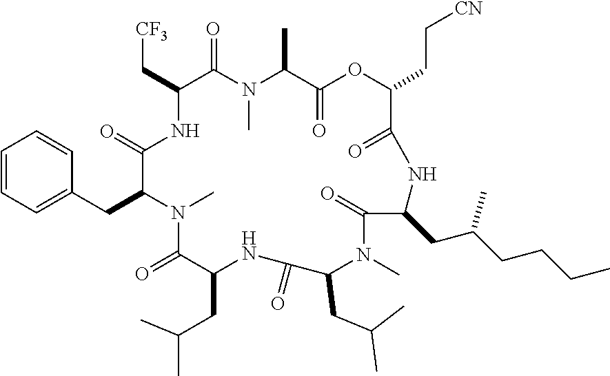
[CF3]CC1NC(=O)C(CC2=CC=CC=C2)N(C)C(=O)C(CC(C)C)NC(=O)C(CC(C)C)N(C)C(=O)C(CC(CCCC)C)NC(=O)C(CC[CN])OC(=O)C(C)N(C)C1=O
